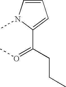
C1=CN(C)C(C(CCC)=OC)=C1
